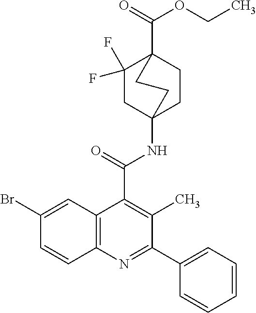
C1(Br)=CC2=C(C=C1)N=C(C1=CC=CC=C1)C(C)=C2C(=O)NC12CCC(C(=O)OCC)(C(F)(F)C1)CC2
